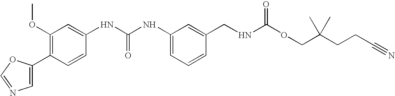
C1(C2=CN=CO2)=C(OC)C=C(NC(NC2=CC=CC(CNC(OCC(CCC#N)(C)C)=O)=C2)=O)C=C1
